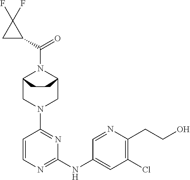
C12CN(C3=NC(NC4=CC(Cl)=C(CCO)N=C4)=NC=C3)CC(N1C(=O)C1C(F)(F)C1)CC2
